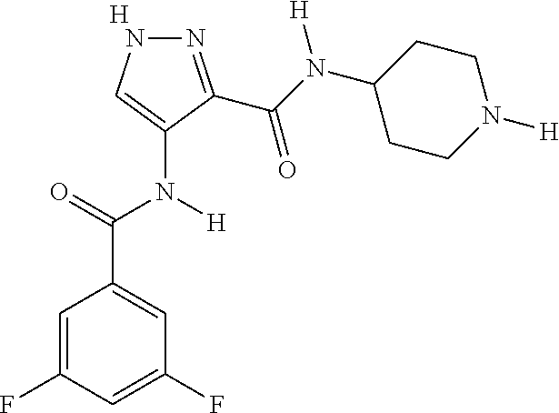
[H].C1(F)=CC(F)=CC(C(=O)N(C2=CNN=C2C(N(C2CCN([H])CC2)[H])=O)[H])=C1
